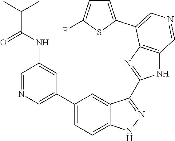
C1(C2=CN=CC(NC(C(C)C)=O)=C2)=CC=C2C(=C1)C(C1=NC3=C(N1)C=NC=C3C1=CC=C(F)S1)=NN2
